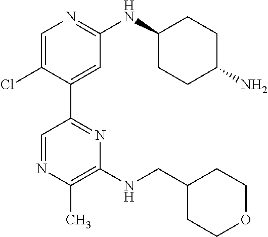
C1=C(Cl)C(C2=NC(NCC3CCOCC3)=C(C)N=C2)=CC(NC2CCC(N)CC2)=N1
